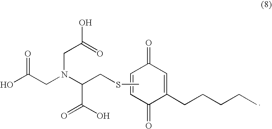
OC(CN(C(CSC)C(=O)O)CC(=O)O)=O.C1(=O)C=CC(=O)C(CCCCC)=C1
